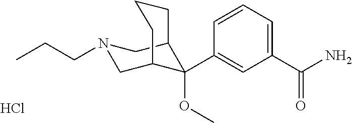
C1(C(N)=O)=CC=CC(C2(OC)C3CN(CCC)CC2CCC3)=C1.Cl
